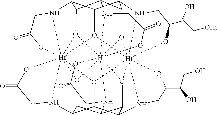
C12C3C4C5C6C1O1[Hf]789%10%11(N6CC(=O)O7)O5[Hf]567%12%13(N4CC(C(C[OH])O)O5)O3[Hf]1345%14(N2CC(=O)O3)O8C1C(C(O46)C(N7CC(C(CO)O)O%12)C(O9%13)C1N%10CC(=O)O%11)N5CC(=O)O%14
